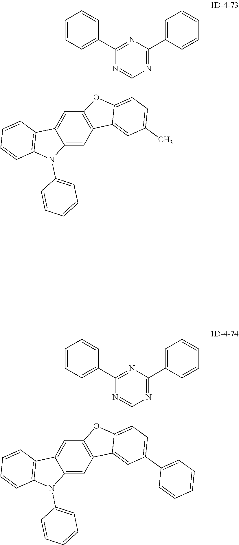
C12=CC3=C(C=C1C1=C(N2C2=CC=CC=C2)C=CC=C1)OC1=C(C2=NC(C4=CC=CC=C4)=NC(C4=CC=CC=C4)=N2)C=C(C2=CC=CC=C2)C=C31.C12=CC3=C(C=C1C1=C(N2C2=CC=CC=C2)C=CC=C1)OC1=C(C2=NC(C4=CC=CC=C4)=NC(C4=CC=CC=C4)=N2)C=C(C)C=C31
